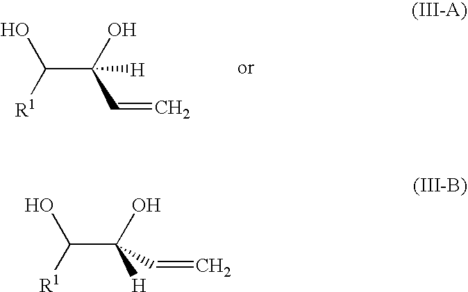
C(C(O)(C=C)[H])([R1])O.C(C(O)([H])C=C)([R1])O
